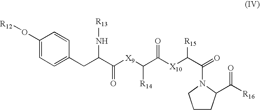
C1(O[R12])=CC=C(CC(C([X9]C(C([X10]C([R15])C(N2CCCC2C(=O)[R16])=O)=O)[R14])=O)N[R13])C=C1
